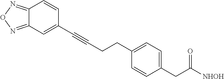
C12=NON=C1C=C(C#CCCC1=CC=C(CC(=O)[NHOH])C=C1)C=C2
